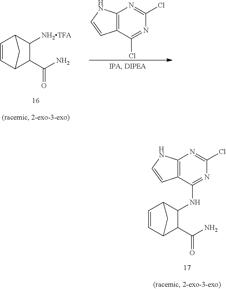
C1=CC2C(C(N)=O)C([NH2TFA])C1C2.C12=C(C(Cl)=NC(Cl)=N1)C=CN2.C1=CC2C(C(N)=O)C(NC3=NC(Cl)=NC4=C3C=CN4)C1C2
